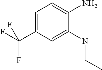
C1=C(C(F)(F)F)C=C(NCC)C(N)=C1
